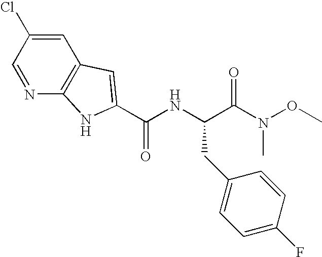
C(NC(C(=O)N(OC)C)CC1=CC=C(F)C=C1)(=O)C1=CC2=C(N=CC(Cl)=C2)N1
